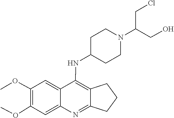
O(C)C1=C(OC)C=C2C(NC3CCN(C(CCl)CO)CC3)=C3C(=NC2=C1)CCC3
